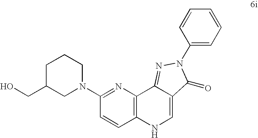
C1C(CO)CN(C2=NC3=C(C=C2)NC=C2C3=NN(C3=CC=CC=C3)C2=O)CC1
